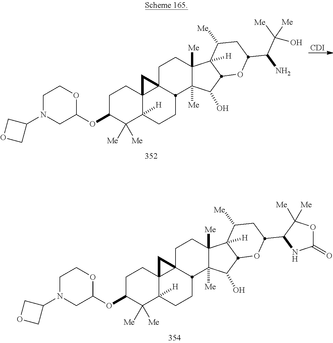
C1N(C2COC2)CC(OC2C([Me])([Me])C3([H])C4(CC2)C2(CCC5([Me])C([Me])(C(O)C6C5([H])C([Me])CC(C(N)C([Me])(O)[Me])O6)C2CC3)C4)OC1.[CDI].C1N(C2COC2)CC(OC2C([Me])([Me])C3([H])C4(CC2)C2(CCC5([Me])C([Me])(C(O)C6C5([H])C([Me])CC(C5C([Me])([Me])OC(=O)N5)O6)C2CC3)C4)OC1
